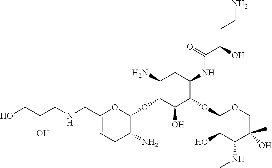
C1(N)C(OC2OC(CNCC(CO)O)=CCC2N)C(O)C(OC2C(O)C(NC)C(C)(O)CO2)C(NC(C(CCN)O)=O)C1
